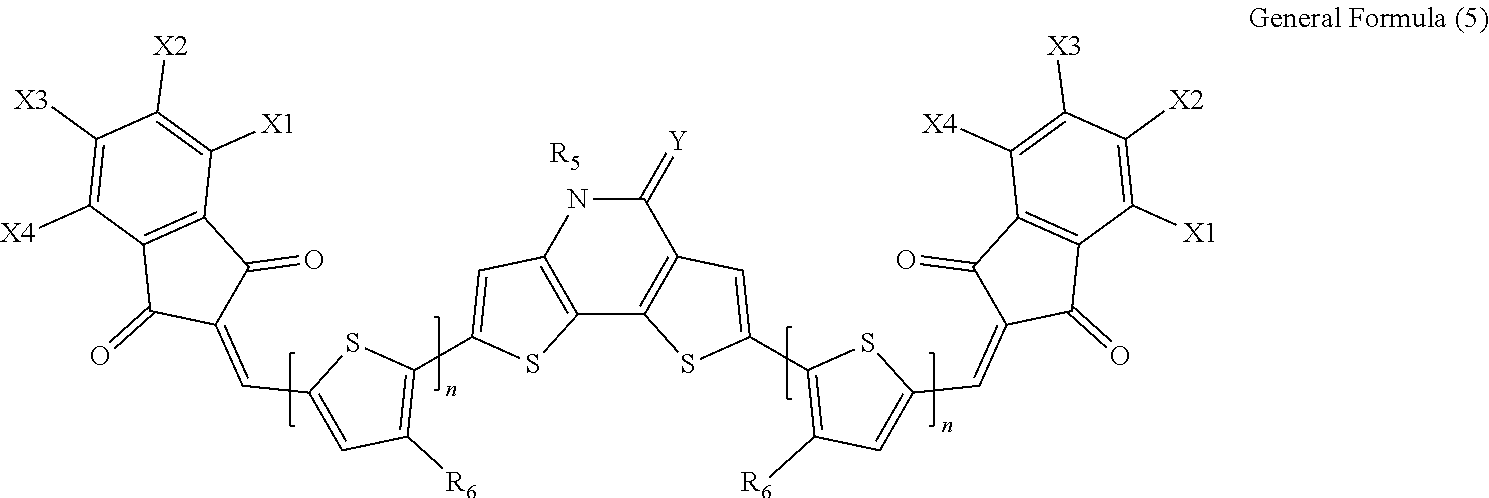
[R5].C1(=[Y])NC2=C(C3=C1C=C(C1=C([R6])C=C(C=C4C(=O)C5=C(C4=O)C([X1])=C([X2])C([X3])=C5[X4])S1)S3)SC(C1=C([R6])C=C(C=C3C(=O)C4=C(C3=O)C([X4])=C([X3])C([X2])=C4[X1])S1)=C2
